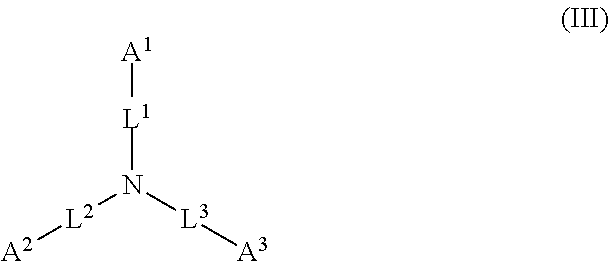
[L1](N([L2][A2])[L3][A3])[A1]
